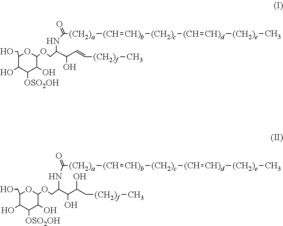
C1(CO)C(O)C([OSO2OH])C(O)C(OCC(C(C=C[(CH2)f]C)O)NC([(CH2)a][(CH]=[CH)b][(CH2)c][(CH]=[CH)d][(CH2)e]C)=O)O1.C1(CO)C(O)C([OSO2OH])C(O)C(OCC(C(O)C(C[(CH2)f]C)O)NC([(CH2)a][(CH]=[CH)b][(CH2)c][(CH]=[CH)d][(CH2)e]C)=O)O1
